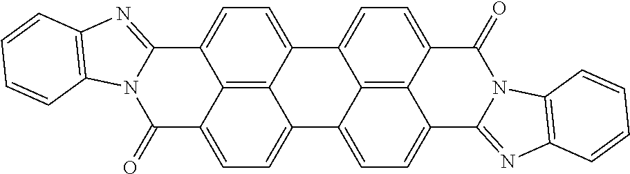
C12=C3C4=CC=C1C1=NC5=C(N1C(=O)C2=CC=C3C1=CC=C2C3=C1C4=CC=C3C(=O)N1C2=NC2=C1C=CC=C2)C=CC=C5
